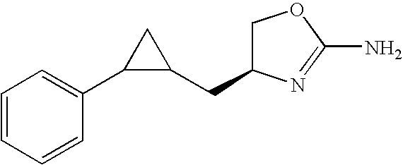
C1=CC=CC(C2C(CC3COC(N)=N3)C2)=C1
